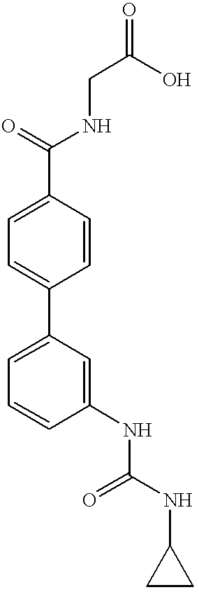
C1(C(=O)NCC(O)=O)=CC=C(C2=CC=CC(NC(NC3CC3)=O)=C2)C=C1
